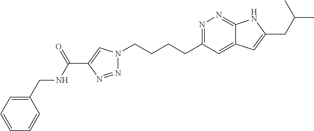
N1=C(CCCCN2N=NC(C(NCC3=CC=CC=C3)=O)=C2)C=C2C(=N1)NC(CC(C)C)=C2
